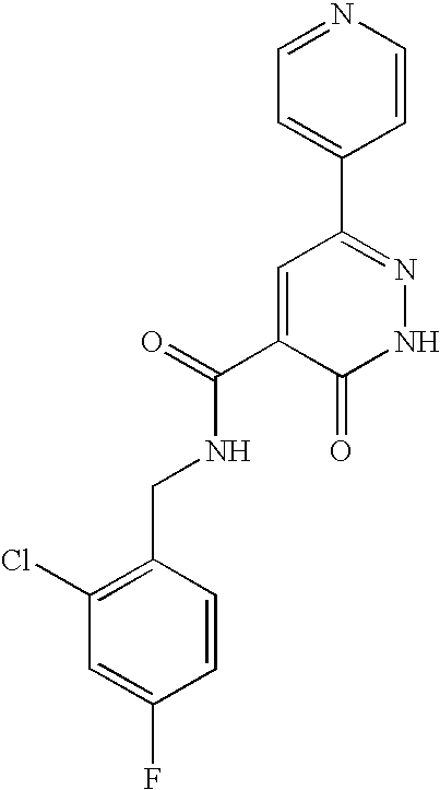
C1=C(C2=NNC(=O)C(C(=O)NCC3=C(Cl)C=C(F)C=C3)=C2)C=CN=C1
